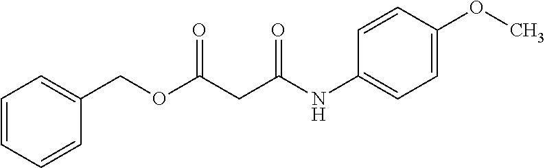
C1=CC=CC(COC(CC(NC2=CC=C(OC)C=C2)=O)=O)=C1
